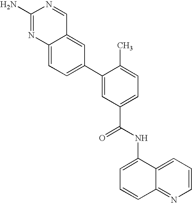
C12=CC(C3=CC(C(NC4=CC=CC5=NC=CC=C45)=O)=CC=C3C)=CC=C1N=C(N)N=C2
